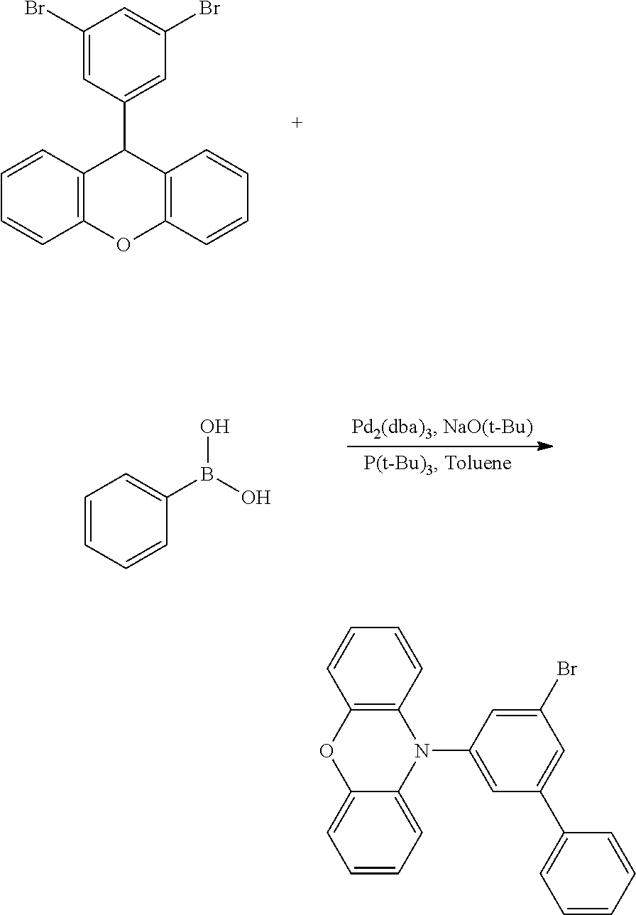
C12=C(C=CC=C1)C(C1=CC(Br)=CC(Br)=C1)C1=C(O2)C=CC=C1.C1=C(B(O)O)C=CC=C1.C12=C(C=CC=C1)N(C1=CC(C3=CC=CC=C3)=CC(Br)=C1)C1=CC=CC=C1O2
